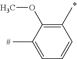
C1(C)=C(OC)C(C)=CC=C1
